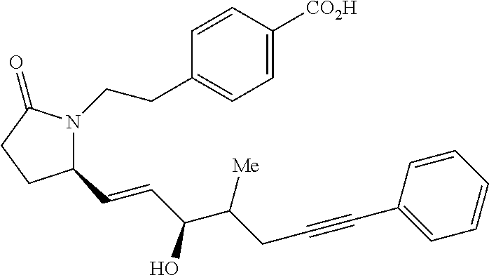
N1(CCC2=CC=C([CO2H])C=C2)C(C=CC(C(CC#CC2=CC=CC=C2)[Me])O)CCC1=O
